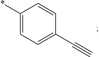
C1(C#C)=CC=C(*)C=C1
